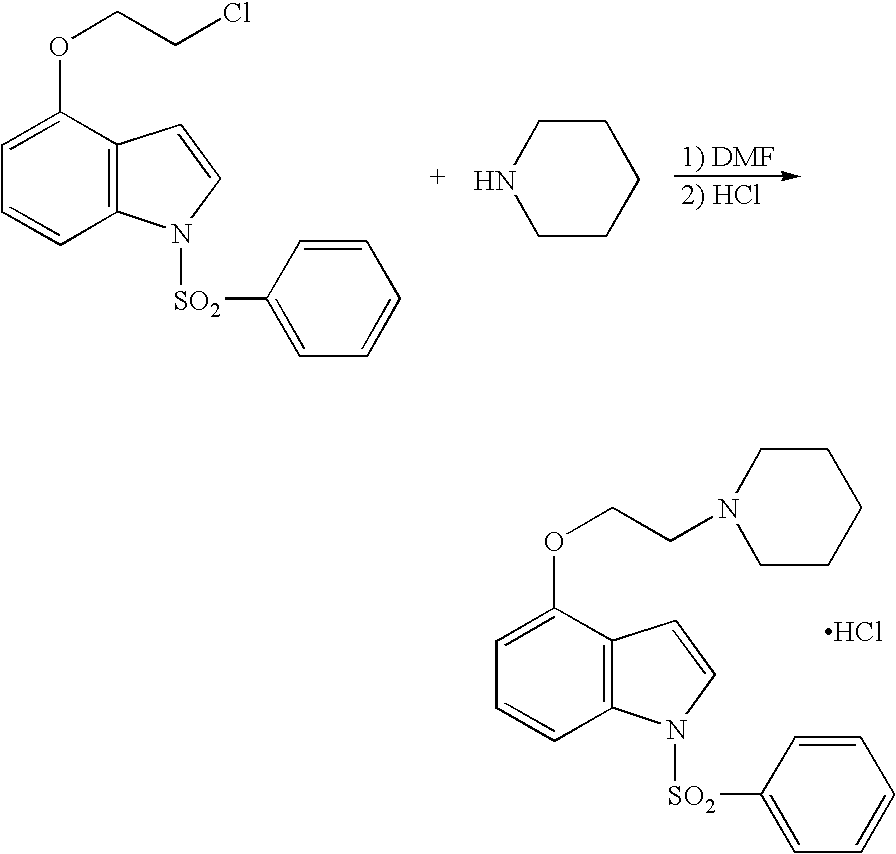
C12=C(C(OCCCl)=CC=C1)C=CN2[SO2]C1=CC=CC=C1.C1CCCCN1.C12=C(C(OCCN3CCCCC3)=CC=C1)C=CN2[SO2]C1=CC=CC=C1.Cl
